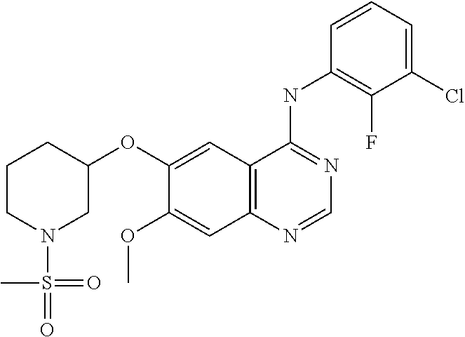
C1(OC2=CC3=C(C=C2OC)N=CN=C3NC2=C(F)C(Cl)=CC=C2)CCCN(S(C)(=O)=O)C1
